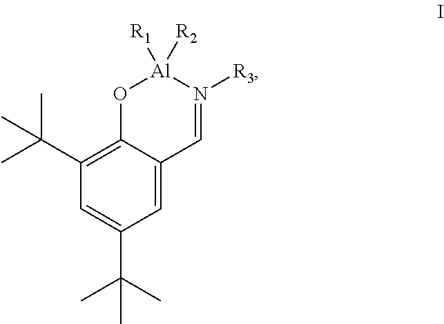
C1(C(C)(C)C)=C2C(=CC(C(C)(C)C)=C1)C=N([R3])[Al]([R2])([R1])O2
